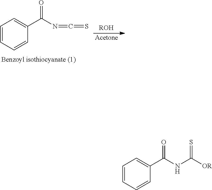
C1=CC=CC(C(NC([OR])=S)=O)=C1.C1=CC=CC(C(N=C=S)=O)=C1.[ROH].[Acetone]
